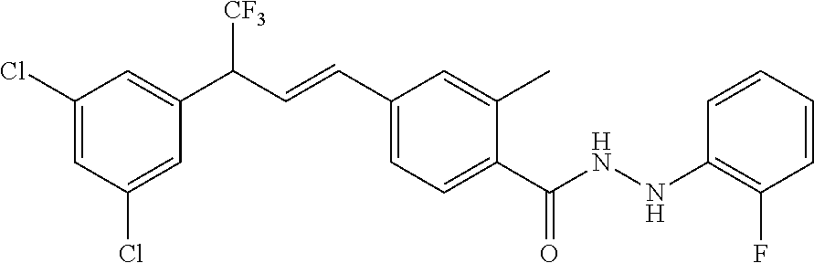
C1(Cl)=CC(Cl)=CC(C(C=CC2=CC=C(C(NNC3=C(F)C=CC=C3)=O)C(C)=C2)[CF3])=C1
